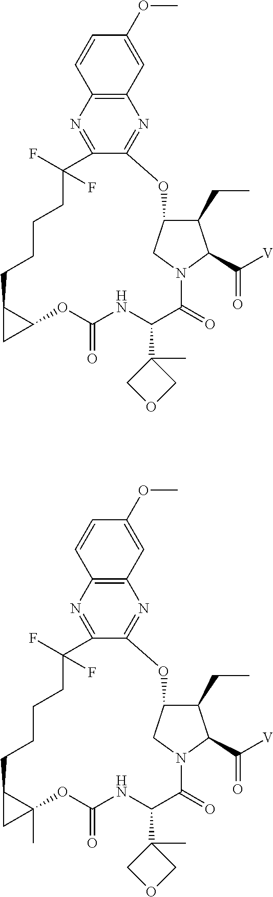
C12=C(N=C3C(=N1)OC1C(CC)C(C([V])=O)N(C(=O)C(C4(C)COC4)NC(=O)OC4C(CCCCC3(F)F)C4)C1)C=CC(OC)=C2.C12=C(N=C3C(=N1)OC1C(CC)C(C([V])=O)N(C(=O)C(C4(C)COC4)NC(=O)OC4(C)C(CCCCC3(F)F)C4)C1)C=CC(OC)=C2
